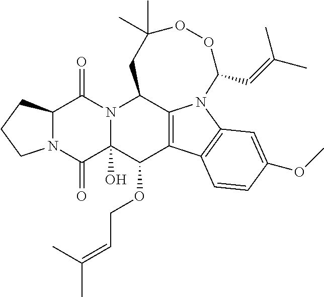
C12N(C(=O)C3(O)N(C1=O)C1C4=C(C3OCC=C(C)C)C3=C(N4C(C=C(C)C)OOC(C)(C)C1)C=C(OC)C=C3)CCC2
